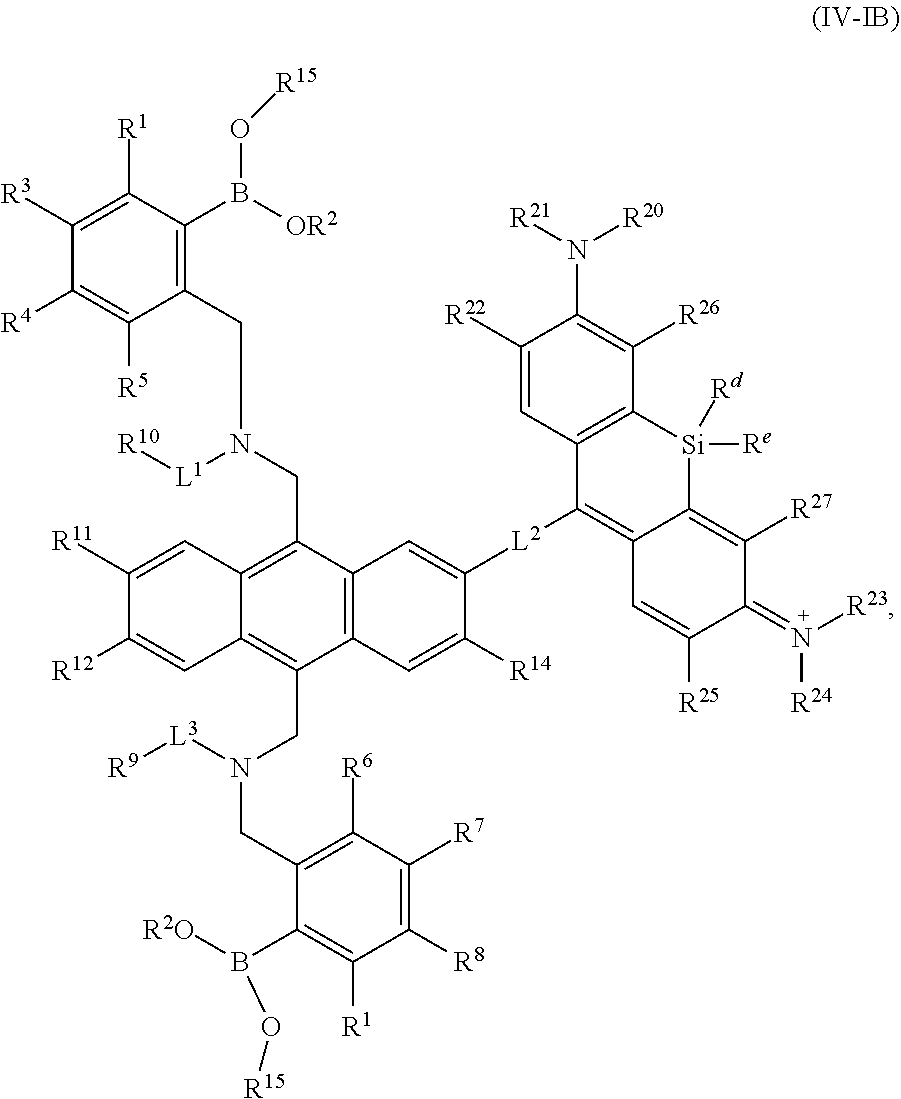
C12=C(CN(CC3=C(B([OR2])O[R15])C([R1])=C([R3])C([R4])=C3[R5])[L1][R10])C3=C(C(CN(CC4=C([R6])C([R7])=C([R8])C([R1])=C4B(O[R15])[R2O])[L3][R9])=C1C=C([R12])C([R11])=C2)C=C([R14])C([L2]C1=C2C(=C([R27])C(=N([R23])[R24])C([R25])=C2)[Si]([Rd])([Re])C2=C1C=C([R22])C(N([R20])[R21])=C2[R26])=C3
